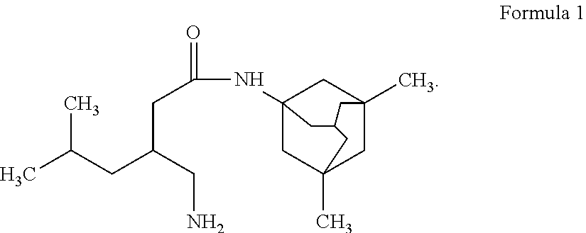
CC(CC(CN)CC(NC12CC3(C)CC(C)(C1)CC(C2)C3)=O)C
